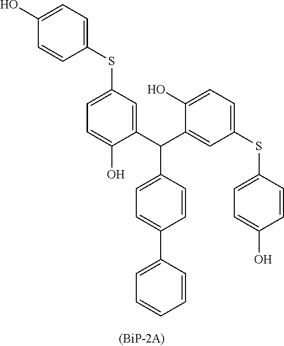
C1(O)=CC=C(SC2=CC=C(O)C(C(C3=CC(SC4=CC=C(O)C=C4)=CC=C3O)C3=CC=C(C4=CC=CC=C4)C=C3)=C2)C=C1
